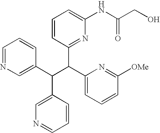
C1=NC=C(C(C(C2=CC=CC([OMe])=N2)C2=NC(NC(CO)=O)=CC=C2)C2=CN=CC=C2)C=C1
